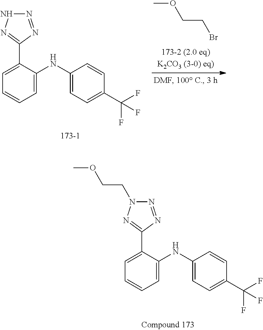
C1=C(C2=NN(CCOC)N=N2)C(NC2=CC=C(C(F)(F)F)C=C2)=CC=C1.C1=C(C2=NNN=N2)C(NC2=CC=C(C(F)(F)F)C=C2)=CC=C1.COCCBr
